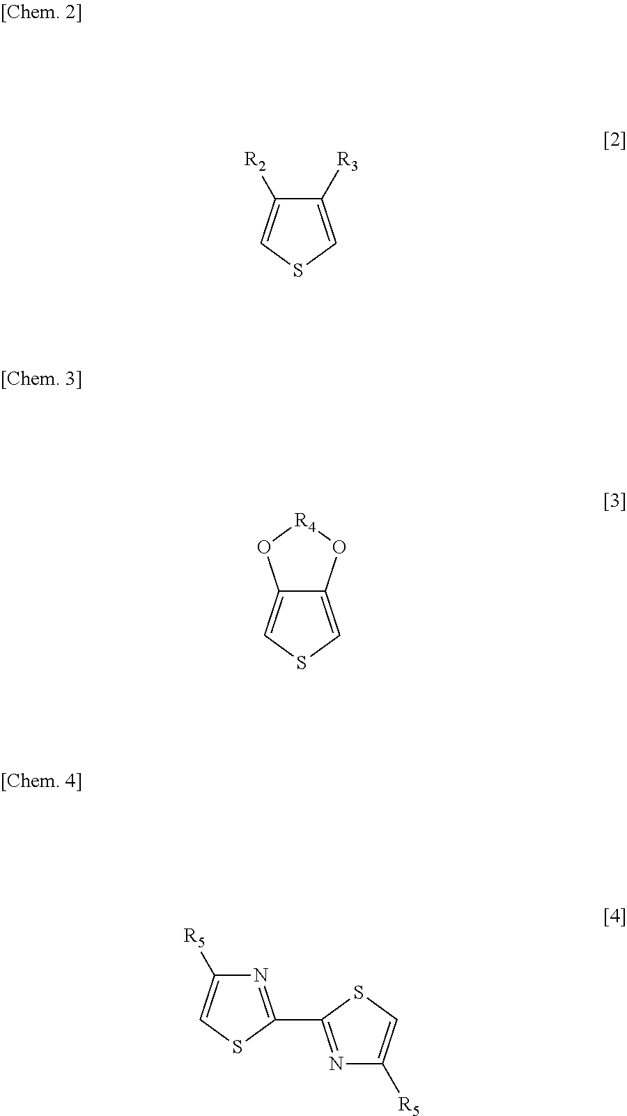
C1([R3])=CSC=C1[R2].C12=CSC=C1O[R4]O2.N1=C(C2=NC([R5])=CS2)SC=C1[R5]
